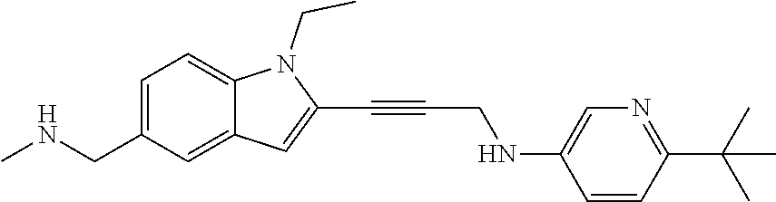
C1=C(CNC)C=C2C(=C1)N(CC)C(C#CCNC1=CN=C(C(C)(C)C)C=C1)=C2
